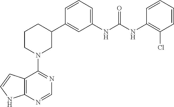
C12=C(N=CN=C1N1CC(C3=CC(NC(NC4=C(Cl)C=CC=C4)=O)=CC=C3)CCC1)NC=C2
